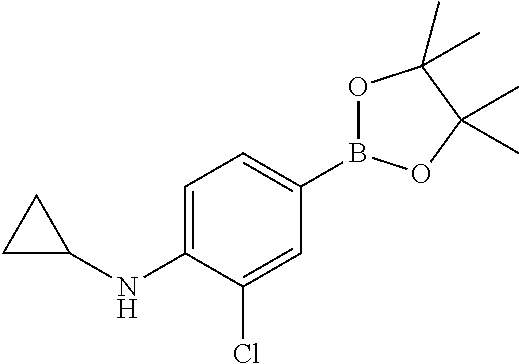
C1=C(NC2CC2)C(Cl)=CC(B2OC(C)(C)C(C)(C)O2)=C1
